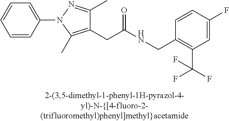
C1=CC(N2C(C)=C(CC(=O)NCC3=C(C(F)(F)F)C=C(F)C=C3)C(C)=N2)=CC=C1
